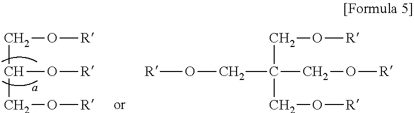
C(C(O[R])CO[R])O[R].C(C(CO[R])(CO[R])CO[R])O[R]
